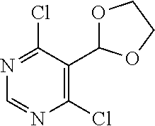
N1=C(Cl)C(C2OCCO2)=C(Cl)N=C1
